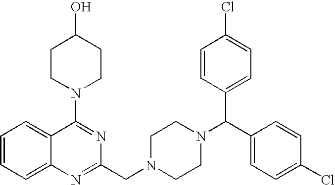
C1=CC=C2C(=C1)N=C(CN1CCN(C(C3=CC=C(Cl)C=C3)C3=CC=C(Cl)C=C3)CC1)N=C2N1CCC(O)CC1
